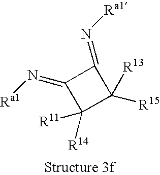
C1([R14])([R11])C([R15])([R13])C(=N[Ra1])C1=N[Ra1]
